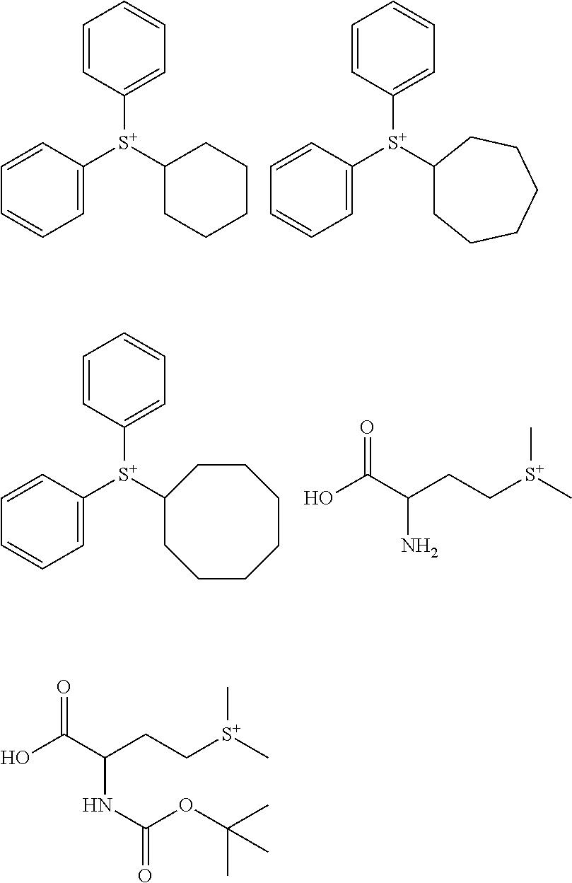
C1=CC([S+](C2CCCCC2)C2=CC=CC=C2)=CC=C1.C1=CC([S+](C2CCCCCC2)C2=CC=CC=C2)=CC=C1.C1=CC([S+](C2CCCCCCC2)C2=CC=CC=C2)=CC=C1.C(CC[S+](C)C)(C(O)=O)N.C(CC[S+](C)C)(C(O)=O)NC(OC(C)(C)C)=O
